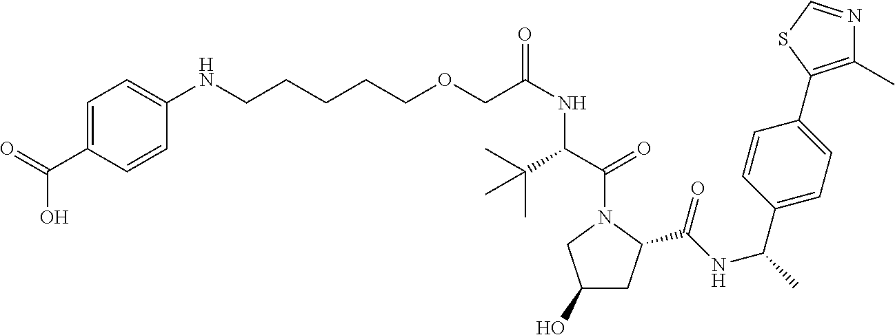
C1=C(C(=O)O)C=CC(NCCCCCOCC(NC(C(=O)N2CC(O)CC2C(NC(C)C2=CC=C(C3=C(C)N=CS3)C=C2)=O)C(C)(C)C)=O)=C1
